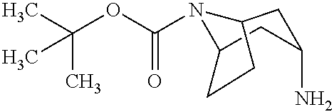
C(OC(N1C2CC(N)CC1CC2)=O)(C)(C)C
